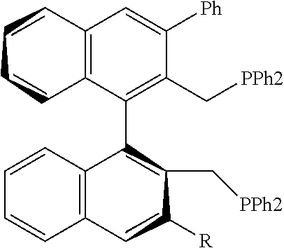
C12=C(C(C3C4=C(CC([R])C3C[PPh2])C=CC=C4)=C(C[PPh2])C([Ph])=C1)CCCC2
